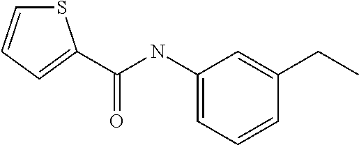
C1(NC(=O)C2=CC=CS2)=CC=CC(CC)=C1
